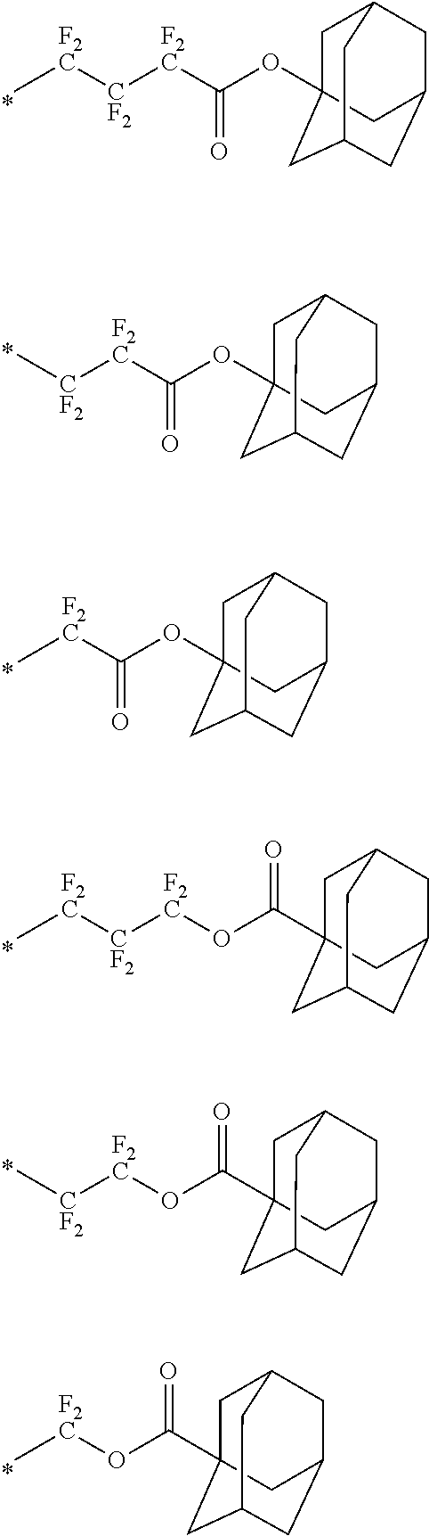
C1C2(OC([F2C][CF2][F2C]C)=O)CC3CC(CC1C3)C2.C1C2(OC([F2C][CF2]C)=O)CC3CC(CC1C3)C2.C1C2(OC([F2C]C)=O)CC3CC(CC1C3)C2.C1C2(C(O[F2C][CF2]C)=O)CC3CC(CC1C3)C2.C1C2(C(O[F2C][CF2][F2C]C)=O)CC3CC(CC1C3)C2.C1C2(C(O[F2C]C)=O)CC3CC(CC1C3)C2
